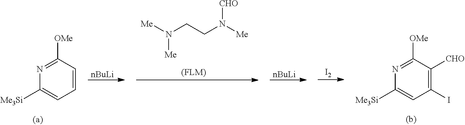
N1=C([OMe])C=CC=C1[Me3Si].[nBuLi].[nBuLi].[I2].N(CCN([CHO])[Me])([Me])[Me].N1=C([OMe])C([CHO])=C(I)C=C1[Me3Si]
